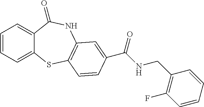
C1=CC=C2C(=C1)C(=O)NC1=C(S2)C=CC(C(NCC2=C(F)C=CC=C2)=O)=C1
